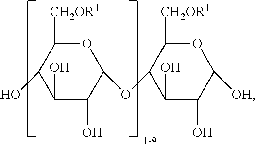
C1(O)C(O)C(OC2C(O)C(O)C([OH])OC2[CH2OR1])OC([CH2OR1])C1O
